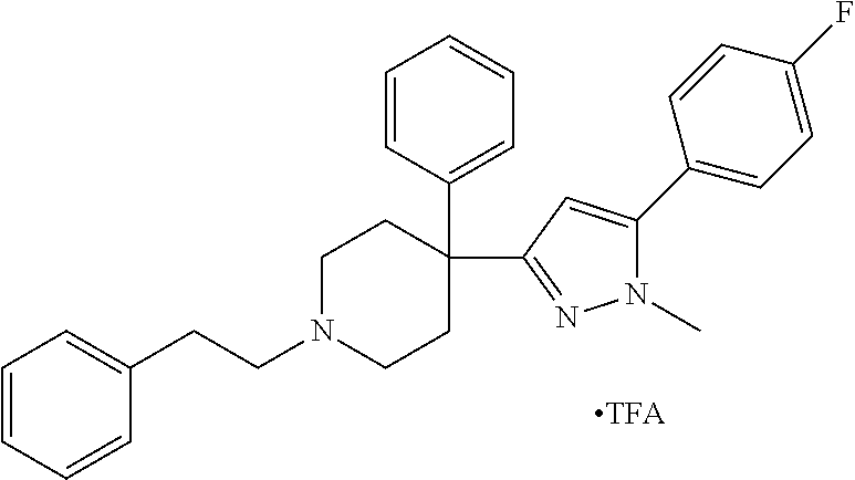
[TFA].C1CN(CCC2=CC=CC=C2)CCC1(C1=CC=CC=C1)C1=NN(C)C(C2=CC=C(F)C=C2)=C1
